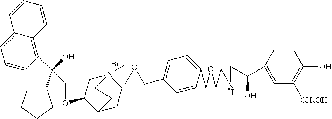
[Br-].C(OC1C[N+]2(CCOCC3=CC=C(COCCNCC(C4=CC([CH2OH])=C(O)C=C4)O)C=C3)CCC1CC2)C(O)(C1CCCC1)C1=C2C(=CC=C1)C=CC=C2
